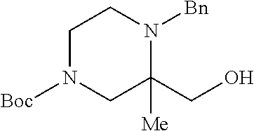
C1N([Boc])CC(CO)([Me])N([Bn])C1
